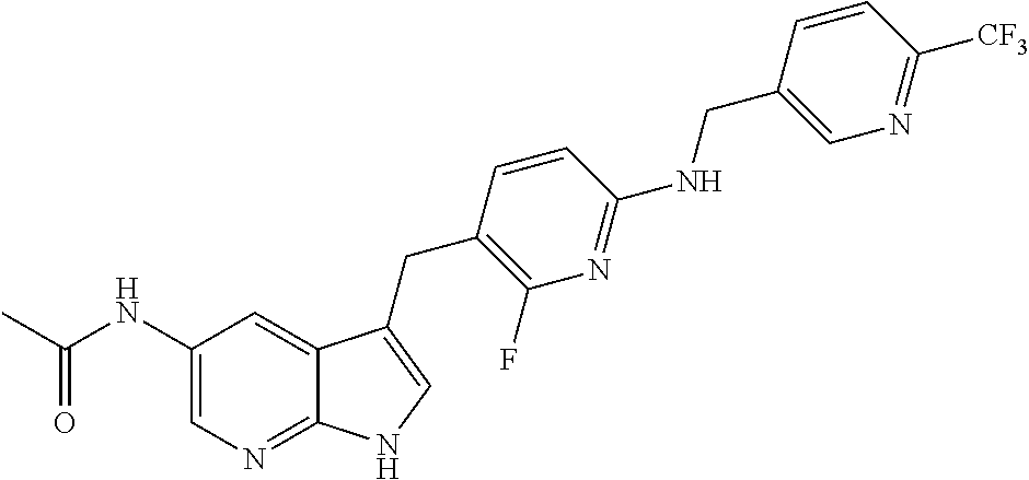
C1(NC(C)=O)=CN=C2C(=C1)C(CC1=C(F)N=C(NCC3=CN=C([CF3])C=C3)C=C1)=CN2
